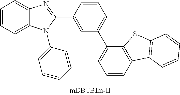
C1=CC=C2C(=C1)N=C(C1=CC(C3=CC=CC4=C3SC3=C4C=CC=C3)=CC=C1)N2C1=CC=CC=C1
